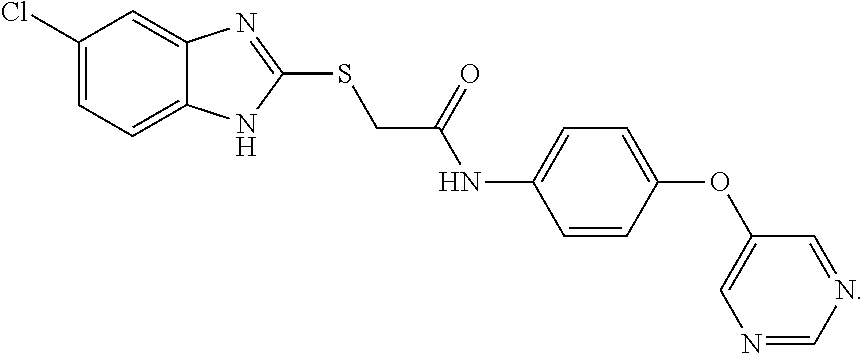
C1(Cl)=CC=C2C(=C1)N=C(SCC(NC1=CC=C(OC3=CN=CN=C3)C=C1)=O)N2
